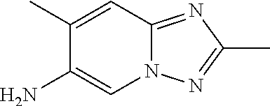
C1(N)=CN2C(=NC(C)=N2)C=C1C
